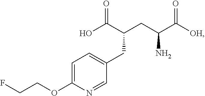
N1=CC(CC(C(O)=O)CC(C([OH])=O)N)=CC=C1OCCF
